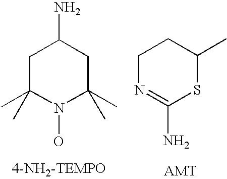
C1C(C)(C)N(O)C(C)(C)CC1N.C1N=C(N)SC(C)C1
